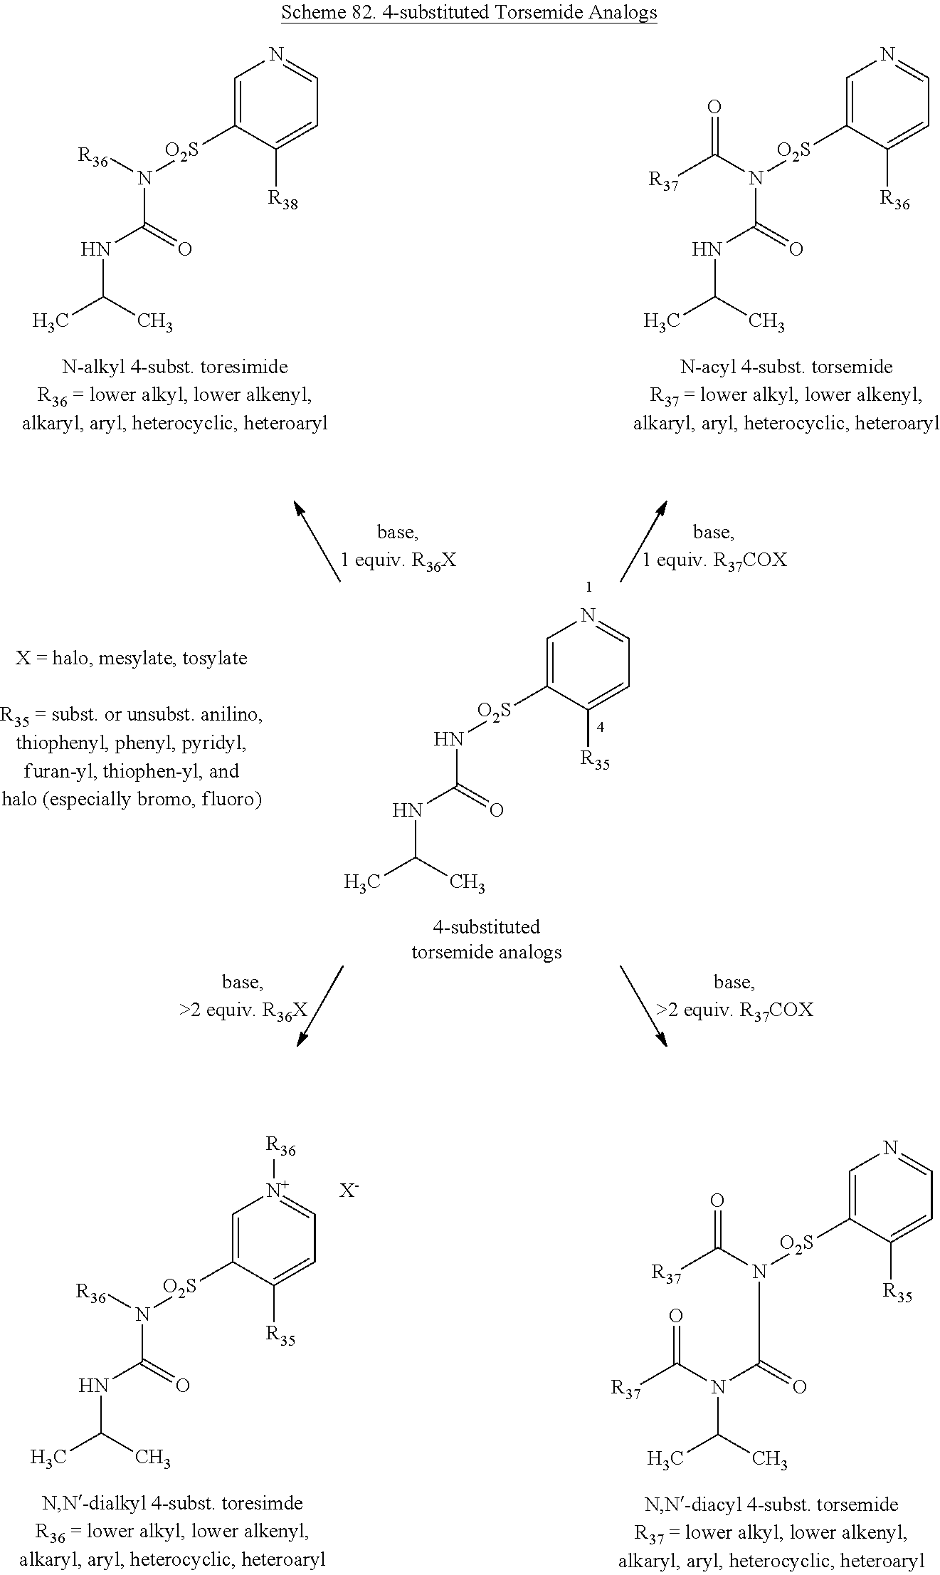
C1=C([O2S]N(C(=O)NC(C)C)[R36])C([R38])=CC=N1.C1=C([O2S]N(C(=O)NC(C)C)C([R37])=O)C([R36])=CC=N1.C1=C([O2S]N(C(=O)NC(C)C)[R36])C([R35])=CC=[N+]1[R36].C1=C([O2S]N(C(=O)N(C(C)C)C([R37])=O)C([R37])=O)C([R35])=CC=N1.[X-].C1=C([O2S]NC(=O)NC(C)C)C([R35])=CC=N1
